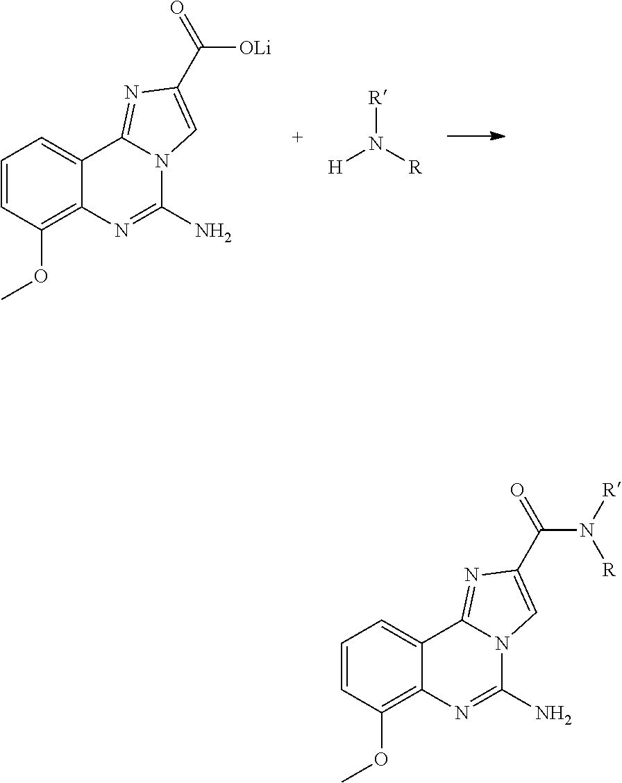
C1=CC(OC)=C2C(=C1)C1=NC(C(=O)[OLi])=CN1C(N)=N2.[H]N([R])[R].C1=CC(OC)=C2C(=C1)C1=NC(C(=O)N([R])[R])=CN1C(N)=N2
